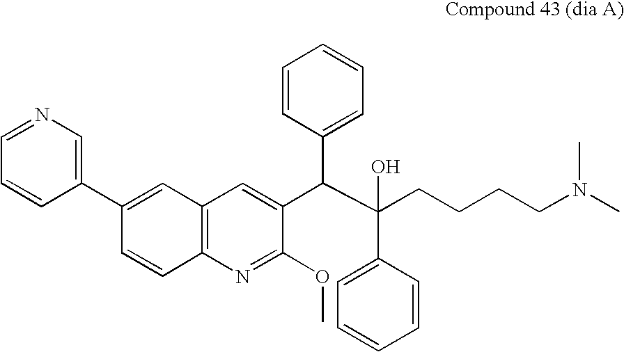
C1(C2=CC3=C(C=C2)N=C(OC)C(C(C(CCCCN(C)C)(C2=CC=CC=C2)O)C2=CC=CC=C2)=C3)=CN=CC=C1
